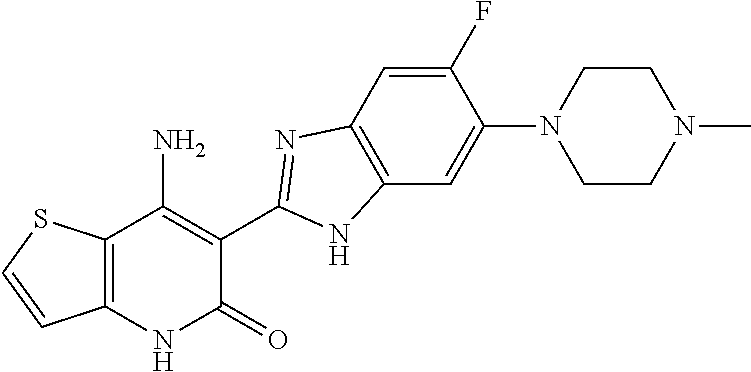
C1(F)=CC2=C(C=C1N1CCN(C)CC1)NC(C1=C(N)C3=C(NC1=O)C=CS3)=N2
